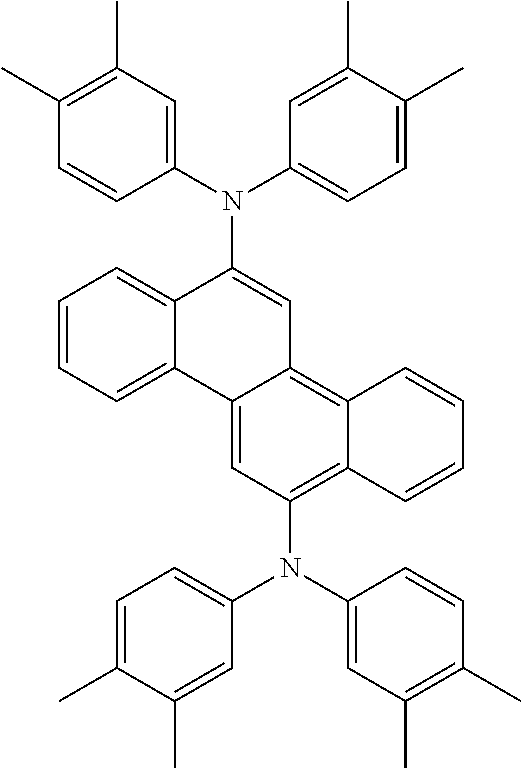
C1(N(C2=CC=C(C)C(C)=C2)C2=CC3=C4C(=C(N(C5=CC(C)=C(C)C=C5)C5=CC=C(C)C(C)=C5)C=C3C3=CC=CC=C23)C=CC=C4)=CC(C)=C(C)C=C1
